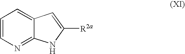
C1=C2C(=NC=C1)NC([R2a])=C2
